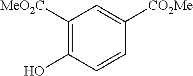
C1([MeO2C])=C(O)C=CC([CO2Me])=C1
